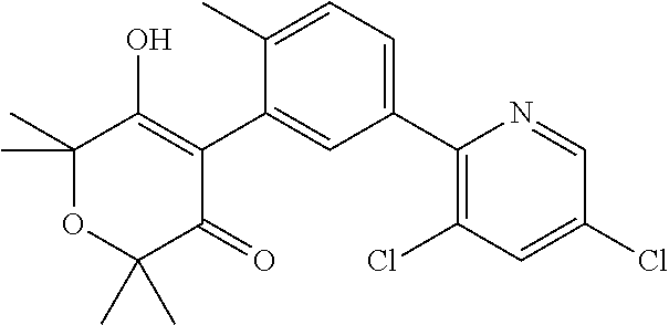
C1(C2=C(Cl)C=C(Cl)C=N2)=CC=C(C)C(C2=C(O)C(C)(C)OC(C)(C)C2=O)=C1
